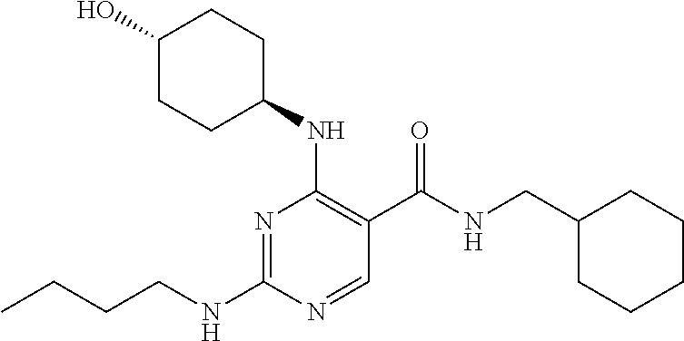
CCCCNC1=NC(NC2CCC(O)CC2)=C(C(NCC2CCCCC2)=O)C=N1
